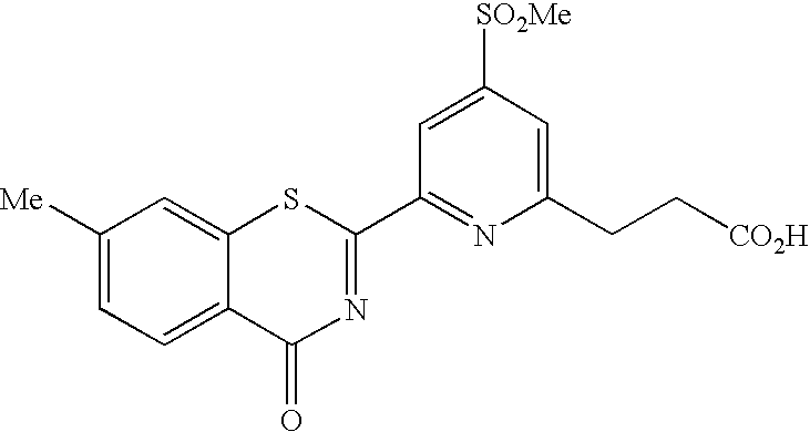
[SO2Me]C1=CC(C2=NC(=O)C3=CC=C([Me])C=C3S2)=NC(CC[CO2H])=C1
